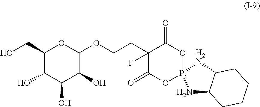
C1(CO)C(O)C(O)C(O)C(OCCC2(F)C(=O)O[Pt]3(OC2=O)NC2C([H2N]3)CCCC2)O1
